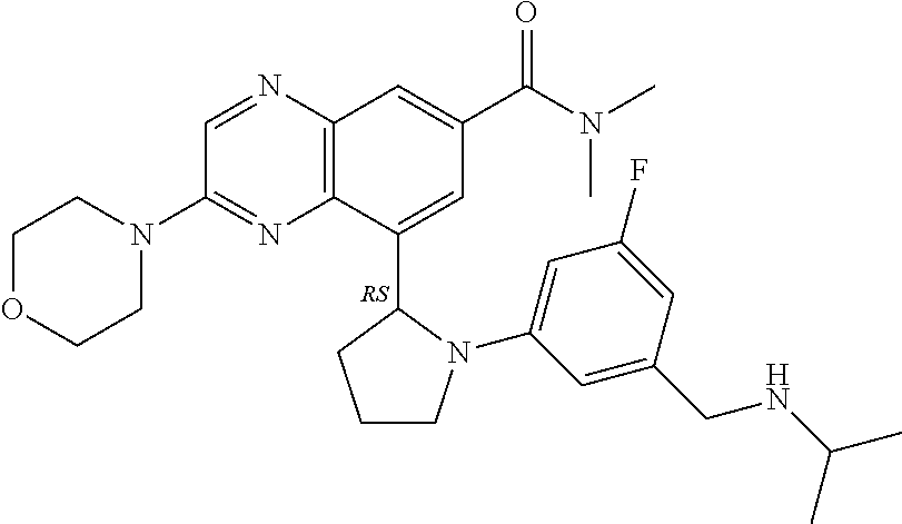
C1OCCN(C2=NC3=C(N=C2)C=C(C(=O)N(C)C)C=C3C2CCCN2C2=CC(F)=CC(CNC(C)C)=C2)C1
